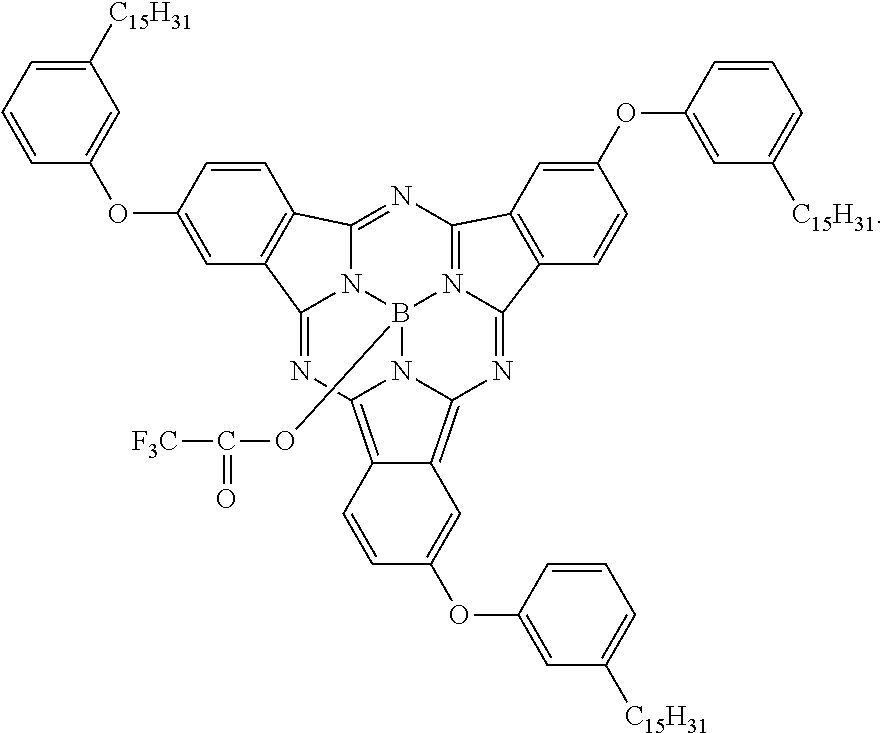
N12B3(OC(=O)[F3C])N4=C5N=C1C1=C(C2=NC2=C6C(=C(N=C4C4=C5C=C(OC5=CC([C15H31])=CC=C5)C=C4)N32)C=C(OC2=CC([C15H31])=CC=C2)C=C6)C=C(OC2=CC([C15H31])=CC=C2)C=C1
